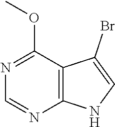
C12=C(C(OC)=NC=N1)C(Br)=CN2
